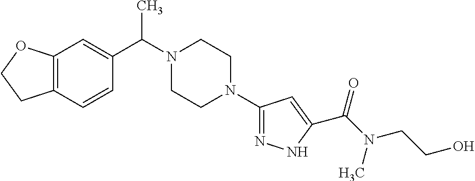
C12=C(C=CC(C(N3CCN(C4=NNC(C(N(C)CCO)=O)=C4)CC3)C)=C1)CCO2
